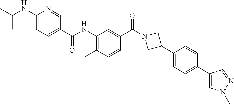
CC1=C(NC(C2=CC=C(NC(C)C)N=C2)=O)C=C(C(N2CC(C3=CC=C(C4=CN(C)N=C4)C=C3)C2)=O)C=C1
